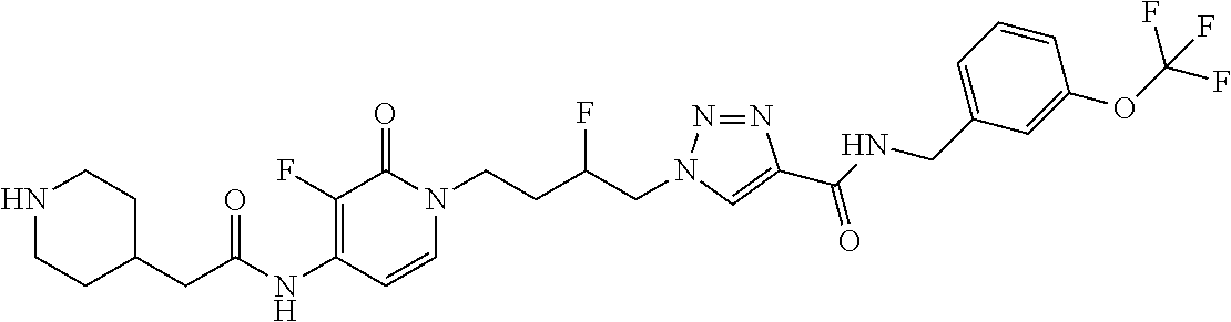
N(C1=C(F)C(=O)N(CCC(CN2N=NC(C(NCC3=CC=CC(OC(F)(F)F)=C3)=O)=C2)F)C=C1)C(=O)CC1CCNCC1
